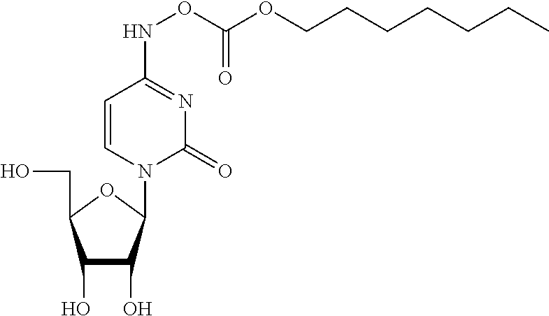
C1(O)C(O)C(N2C(=O)N=C(NOC(OCCCCCCC)=O)C=C2)OC1CO
